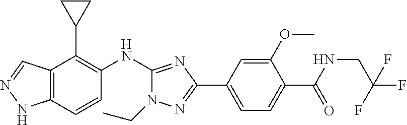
C12=C(C=CC(NC3=NC(C4=CC=C(C(NCC(F)(F)F)=O)C(OC)=C4)=NN3CC)=C1C1CC1)NN=C2
